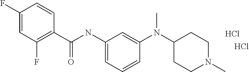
C1(F)=CC(F)=C(C(NC2=CC=CC(N(C3CCN(C)CC3)C)=C2)=O)C=C1.Cl.Cl
